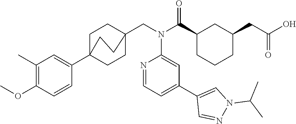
C1(C)=C(OC)C=CC(C23CCC(CN(C(C4CCCC(CC(=O)O)C4)=O)C4=CC(C5=CN(C(C)C)N=C5)=CC=N4)(CC2)CC3)=C1
